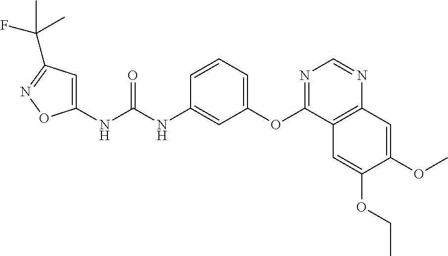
C1(NC(NC2=CC(OC3=NC=NC4=C3C=C(OCC)C(OC)=C4)=CC=C2)=O)=CC(C(F)(C)C)=NO1
